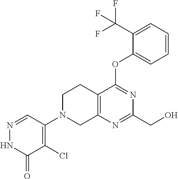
C1(CO)=NC2=C(C(OC3=CC=CC=C3C(F)(F)F)=N1)CCN(C1=C(Cl)C(=O)NN=C1)C2
